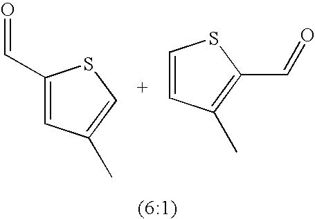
O=CC1=CC(C)=CS1.C1=CC(C)=C(C=O)S1
